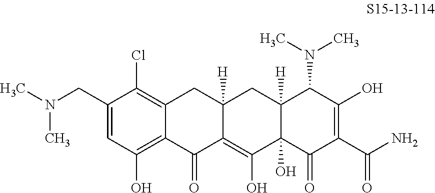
C12=C(Cl)C(CN(C)C)=CC(O)=C1C(=O)C1=C(O)C3(O)C([H])(CC1([H])C2)C(N(C)C)C(O)=C(C(N)=O)C3=O
